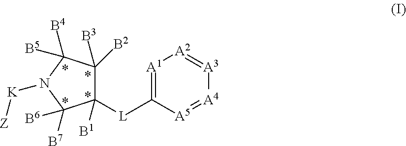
C1([L]C2=[A1][A2]=[A3][A4]=[A5]2)([B1])C([B3])([B2])C([B4])([B5])N([K][Z])C1([B6])[B7]
